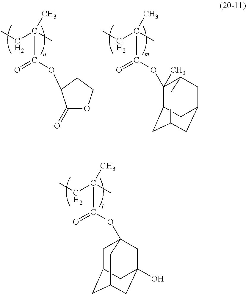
CCC(C)(C)C(OC1C(=O)OCC1)=O.CCC(C)(C)C(OC1(C)C2CC3CC(CC1C3)C2)=O.CCC(C)(C)C(=O)OC12CC3CC(CC(O)(C1)C3)C2
